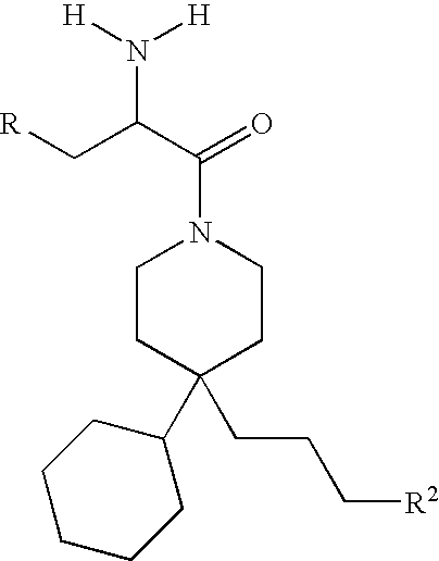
[H]N([H])C(C[R])C(=O)N1CCC(C2CCCCC2)(CCC[R2])CC1
